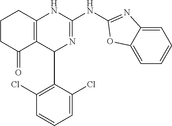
C1CC(=O)C2=C(C1)NC(NC1=NC3=CC=CC=C3O1)=NC2C1=C(Cl)C=CC=C1Cl
